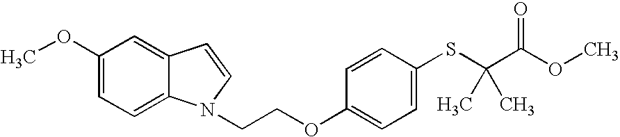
C1(OC)=CC=C2C(=C1)C=CN2CCOC1=CC=C(SC(C(OC)=O)(C)C)C=C1
